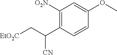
C1([O2N])=C(C(C[EtO2C])[CN])C=CC(OC)=C1
